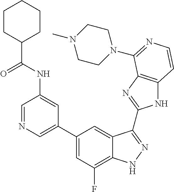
C1=C(C2=CC(F)=C3C(=C2)C(C2=NC4=C(N2)C=CN=C4N2CCN(C)CC2)=NN3)C=C(NC(=O)C2CCCCC2)C=N1
